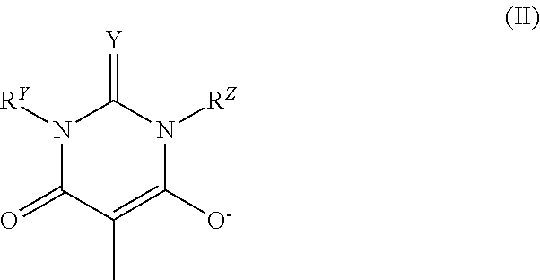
C1(=[Y])N([RY])C(=O)C(C)=C([O-])N1[RZ]
